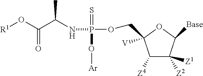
[R1]OC(C(NP(OCC1([V])C([Z4])C([Z2])([Z1])C([Base])O1)(=S)O[Ar])C)=O
